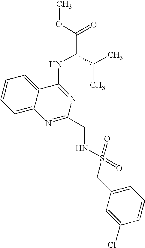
C1=CC=C2C(=C1)C(NC(C(C)C)C(=O)OC)=NC(CNS(CC1=CC=CC(Cl)=C1)(=O)=O)=N2
